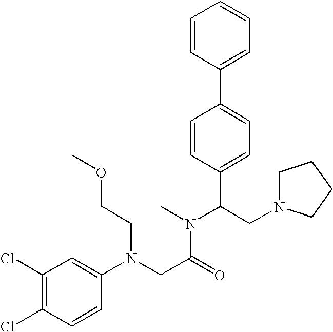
C(C(=O)N(C)C(CN1CCCC1)C1=CC=C(C2=CC=CC=C2)C=C1)N(C1=CC(Cl)=C(Cl)C=C1)CCOC
